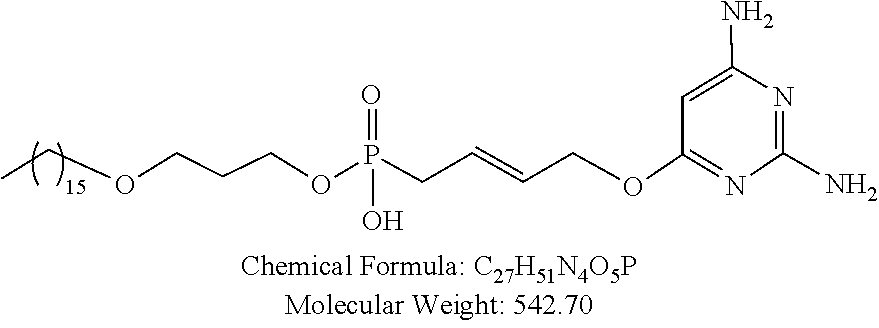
C1(N)=NC(N)=CC(OCC=CCP(OCCCOCC)(=O)O)=N1
